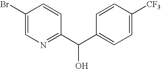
C1(Br)=CN=C(C(C2=CC=C([CF3])C=C2)O)C=C1
